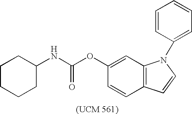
C1=CC(N2C3=C(C=CC(OC(NC4CCCCC4)=O)=C3)C=C2)=CC=C1
